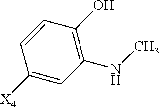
C1([X4])=CC(NC)=C(O)C=C1
